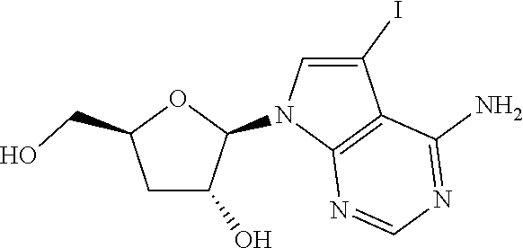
C1C(O)C(N2C3=C(C(I)=C2)C(N)=NC=N3)OC1CO
